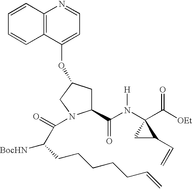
C12=C(C(OC3CC(C(N(C4(C([OEt])=O)CC4C=C)[H])=O)N(C(=O)C(CCCCCC=C)[BocHN])C3)=CC=N1)C=CC=C2
